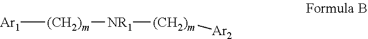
[Ar1][(CH2)m][NR1][(CH2)m][Ar2]
